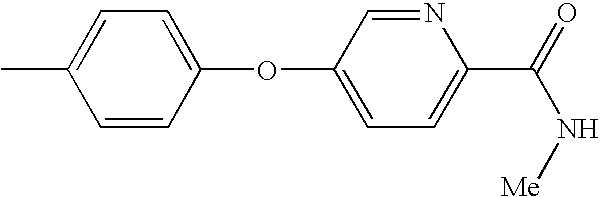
C1=CC(OC2=CC=C(C(N[Me])=O)N=C2)=CC=C1C
